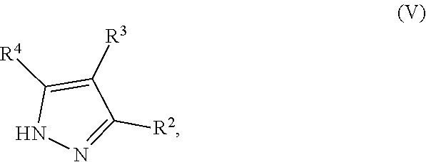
C1([R3])=C([R4])NN=C1[R2]
